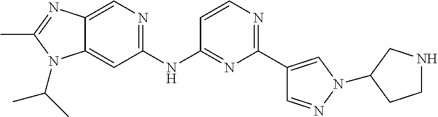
C1(NC2=NC(C3=CN(C4CNCC4)N=C3)=NC=C2)=NC=C2C(=C1)N(C(C)C)C(C)=N2
